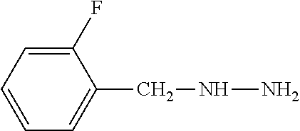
C1=C(F)C(CNN)=CC=C1
